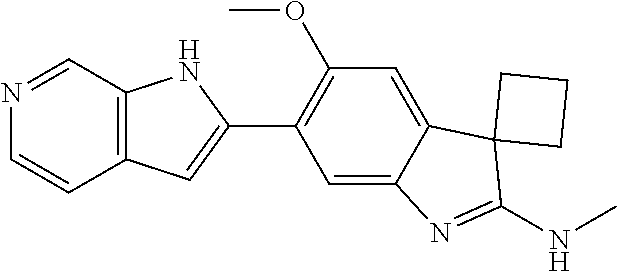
N1=CC2=C(C=C1)C=C(C1=C(OC)C=C3C(=C1)N=C(NC)C31CCC1)N2
